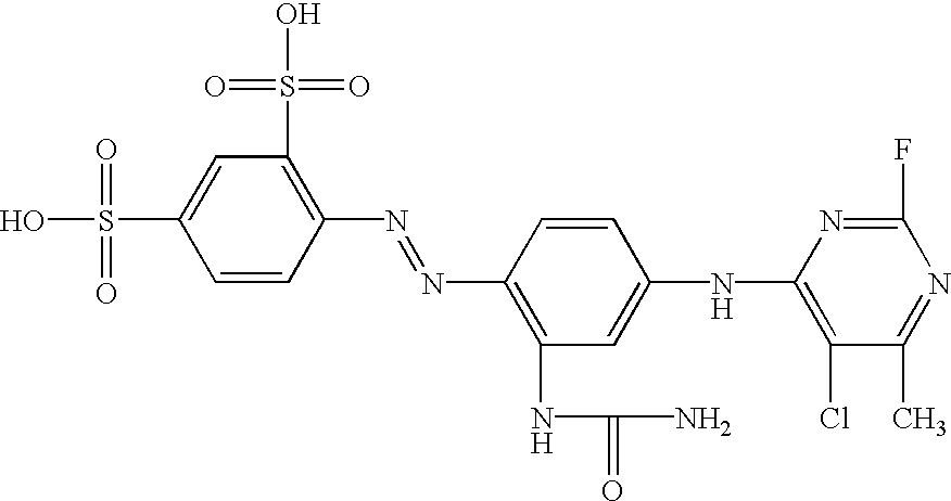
C1=CC(N=NC2=C(NC(N)=O)C=C(NC3=C(Cl)C(C)=NC(F)=N3)C=C2)=C(S(O)(=O)=O)C=C1S(O)(=O)=O
